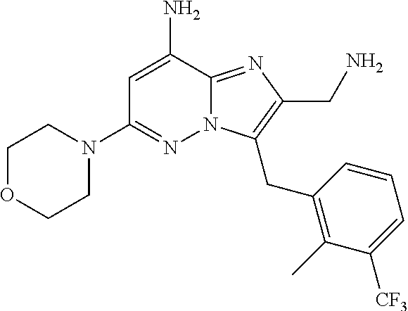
C1OCCN(C2=NN3C(=NC(CN)=C3CC3=C(C)C([CF3])=CC=C3)C(N)=C2)C1
